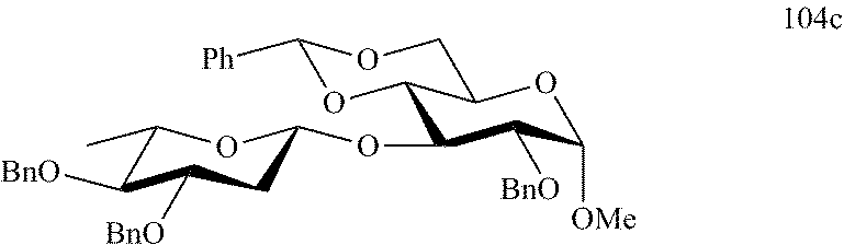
C1([BnO])C(C)OC(OC2C([BnO])C([OMe])OC3COC([Ph])OC23)CC1[BnO]
